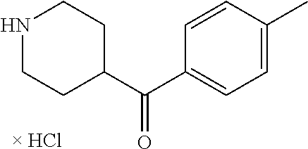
[ HCl].C(=O)(C1=CC=C(C)C=C1)C1CCNCC1
